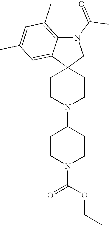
C12(CN(C(C)=O)C3=C(C)C=C(C)C=C13)CCN(C1CCN(C(OCC)=O)CC1)CC2
